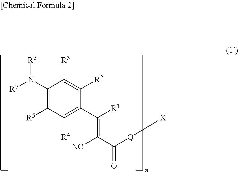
C1(N([R7])[R6])=C([R5])C([R4])=C(C([R1])=C(C([Q][X])=O)[NC])C([R2])=C1[R3]
